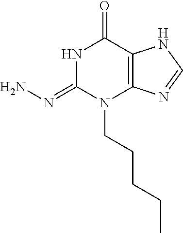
N1C(=NN)N(CCCCC)C2=C(C1=O)NC=N2
